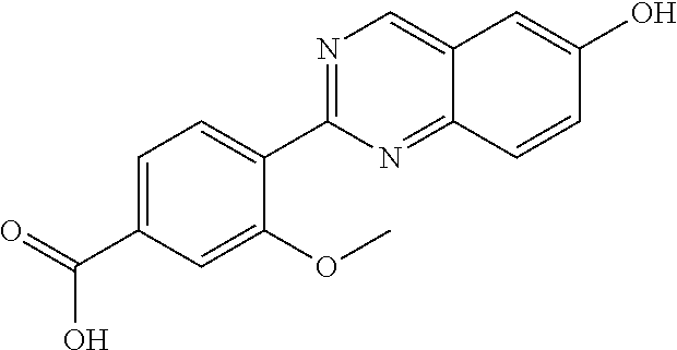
C1=C(C(=O)O)C=C(OC)C(C2=NC=C3C(=N2)C=CC(O)=C3)=C1
